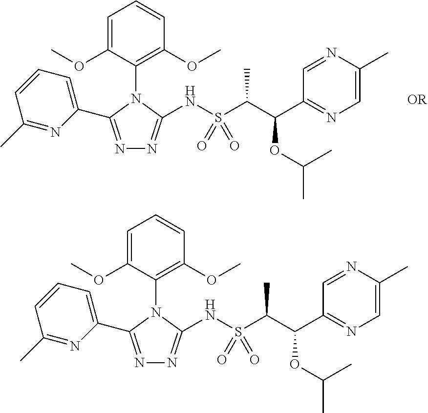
C1=C(OC)C(N2C(NS(C(C(C3=NC=C(C)N=C3)OC(C)C)C)(=O)=O)=NN=C2C2=CC=CC(C)=N2)=C(OC)C=C1.C1=C(OC)C(N2C(NS(C(C(C3=NC=C(C)N=C3)OC(C)C)C)(=O)=O)=NN=C2C2=CC=CC(C)=N2)=C(OC)C=C1
